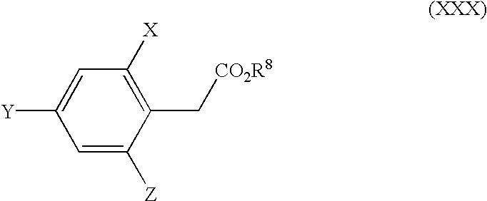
C1=C([Y])C=C([Z])C(C[CO2R8])=C1[X]
